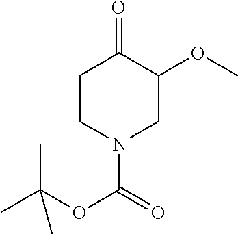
C1CN(C(=O)OC(C)(C)C)CC(OC)C1=O
